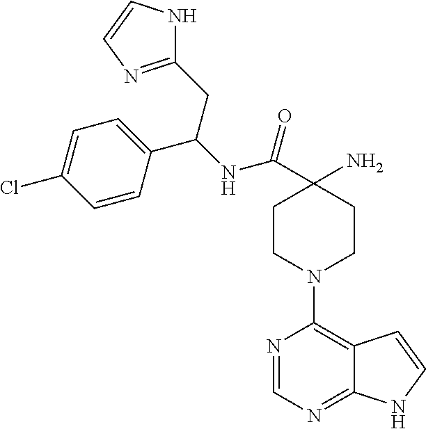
C1(N)(C(NC(C2=CC=C(Cl)C=C2)CC2=NC=CN2)=O)CCN(C2=C3C(=NC=N2)NC=C3)CC1
